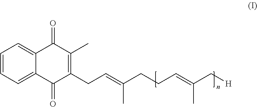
C1=CC=C2C(=C1)C(=O)C(C)=C(CC=C(CCC=C(C[H])C)C)C2=O
